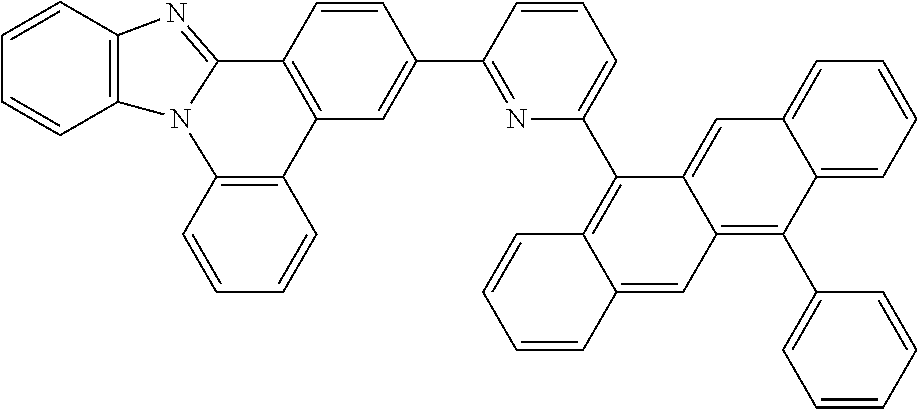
C1=CC2=C(C=C1)N1C(=NC3=C1C=CC=C3)C1=C2C=C(C2=NC(C3=C4C(=CC5=C(C6=CC=CC=C6)C6=CC=CC=C6C=C35)C=CC=C4)=CC=C2)C=C1
